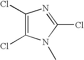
C1(Cl)=C(Cl)N(C)C(Cl)=N1
